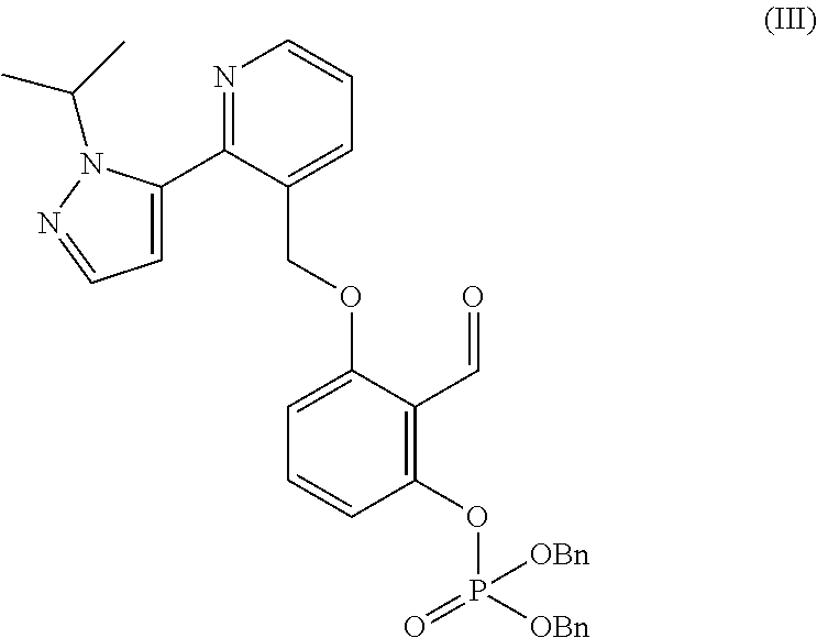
N1=C(C2=CC=NN2C(C)C)C(COC2=CC=CC(OP([OBn])(=O)[OBn])=C2C=O)=CC=C1
